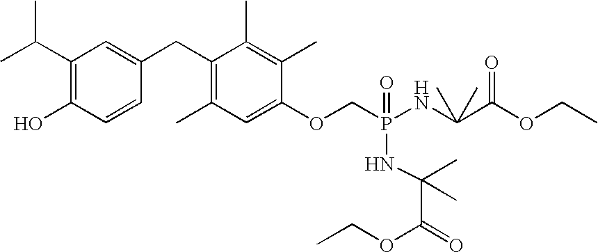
C1(C(C)C)=C(O)C=CC(CC2=C(C)C=C(OCP(=O)(NC(C(=O)OCC)(C)C)NC(C(OCC)=O)(C)C)C(C)=C2C)=C1
